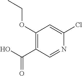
C1(OCC)=C(C(O)=O)C=NC(Cl)=C1
